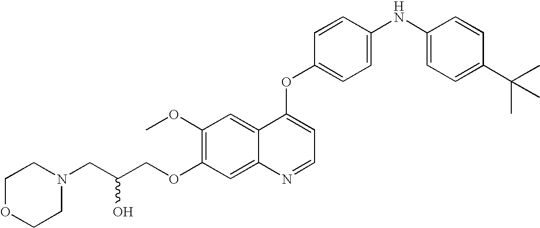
C1=CC(OC2=CC=NC3=CC(OCC(CN4CCOCC4)O)=C(OC)C=C23)=CC=C1NC1=CC=C(C(C)(C)C)C=C1
